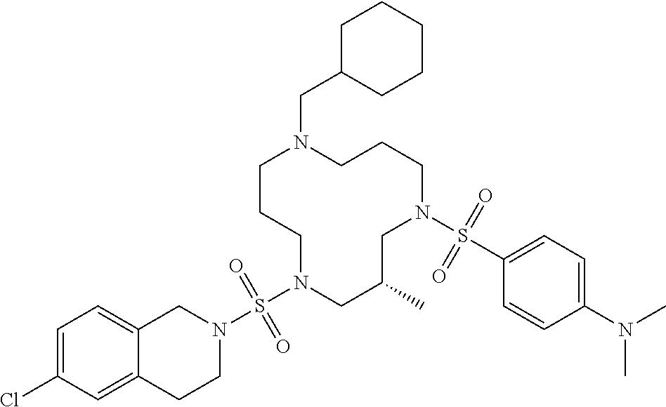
C1CCN(S(N2CC3=CC=C(Cl)C=C3CC2)(=O)=O)CC(C)CN(S(C2=CC=C(N(C)C)C=C2)(=O)=O)CCCN1CC1CCCCC1
